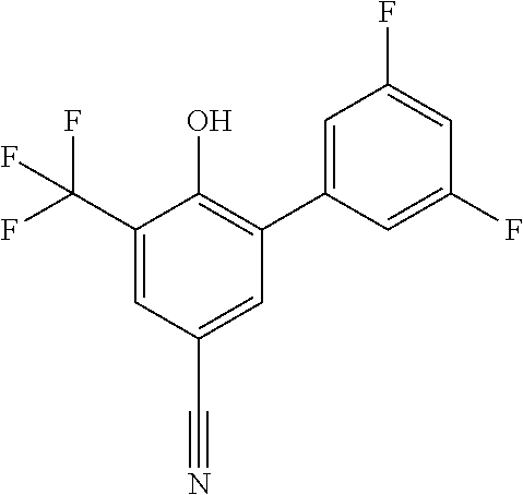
C1=C(C(F)(F)F)C(O)=C(C2=CC(F)=CC(F)=C2)C=C1C#N
